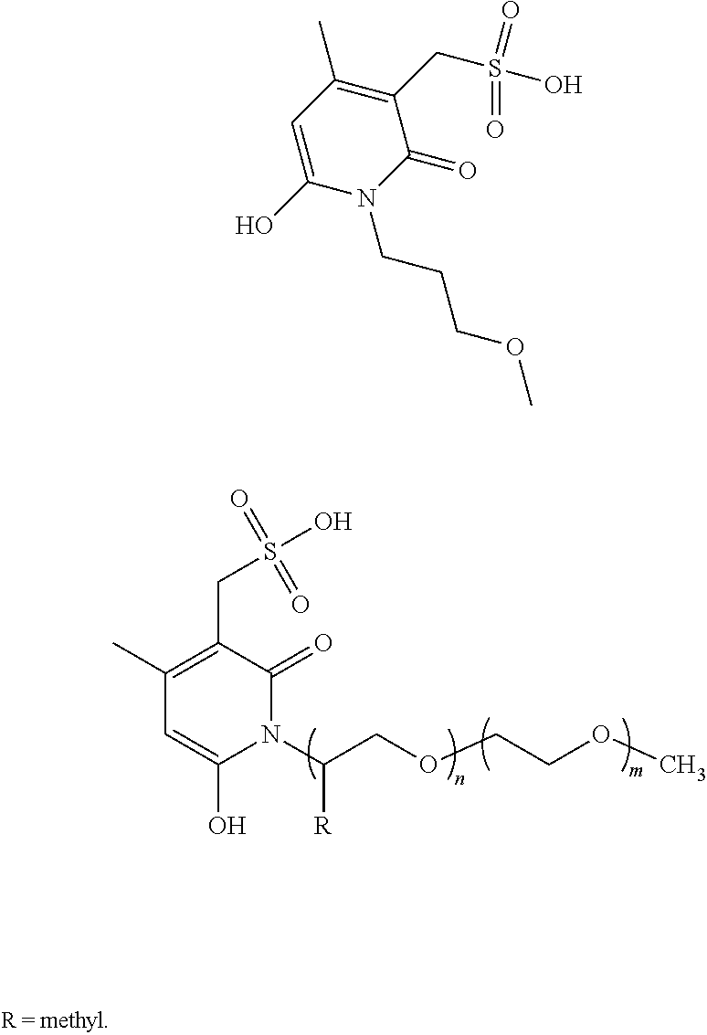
C1=C(O)N(CCCOC)C(=O)C(CS(=O)(O)=O)=C1C.C1(C)=C(CS(=O)(=O)O)C(=O)N(C(COCCOC)[R])C(O)=C1
